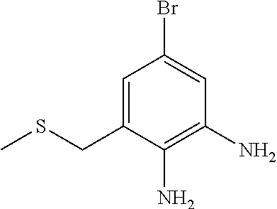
C1=C(CSC)C(N)=C(N)C=C1Br
